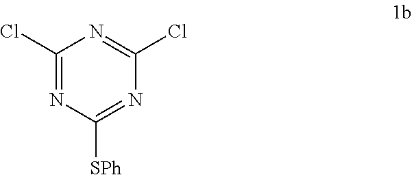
C1(Cl)=NC([SPh])=NC(Cl)=N1
